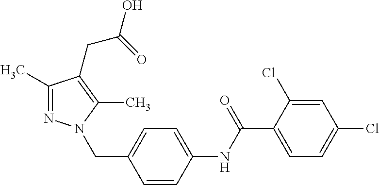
C1(C)=NN(CC2=CC=C(NC(C3=CC=C(Cl)C=C3Cl)=O)C=C2)C(C)=C1CC(=O)O
